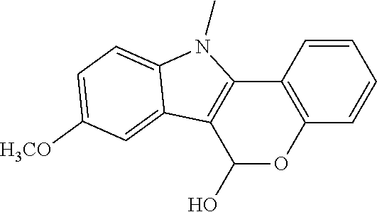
C12=C(C=CC=C1)OC(O)C1=C2N(C)C2=CC=C([H3CO])C=C12
